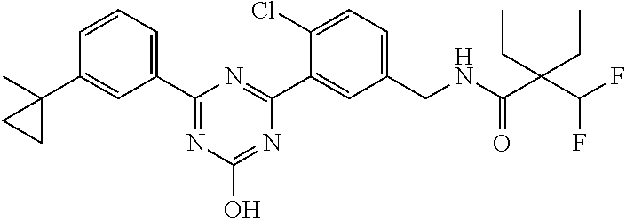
C1(CNC(C(C(F)F)(CC)CC)=O)=CC=C(Cl)C(C2=NC(C3=CC=CC(C4(C)CC4)=C3)=NC(O)=N2)=C1
